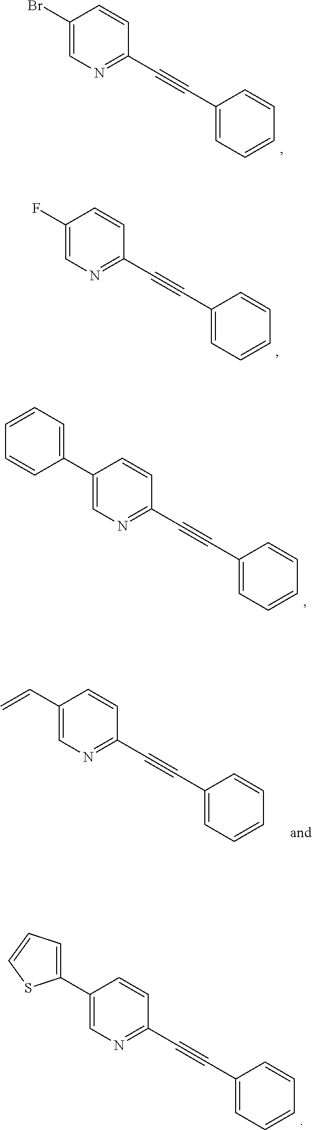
C1(Br)=CN=C(C#CC2=CC=CC=C2)C=C1.C1(F)=CN=C(C#CC2=CC=CC=C2)C=C1.C1(C2=CC=CC=C2)=CN=C(C#CC2=CC=CC=C2)C=C1.C1(C=C)=CN=C(C#CC2=CC=CC=C2)C=C1.C1(C2=CC=CS2)=CN=C(C#CC2=CC=CC=C2)C=C1
